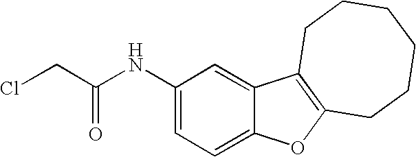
C1(NC(CCl)=O)=CC=C2C(=C1)C1=C(O2)CCCCCC1
